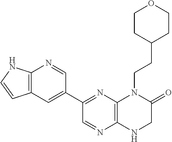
C1(C2=NC3=C(N=C2)NCC(=O)N3CCC2CCOCC2)=CC2=C(N=C1)NC=C2
